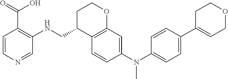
C1=CN=CC(NCC2C3=C(OCC2)C=C(N(C2=CC=C(C4=CCOCC4)C=C2)C)C=C3)=C1C(=O)O
